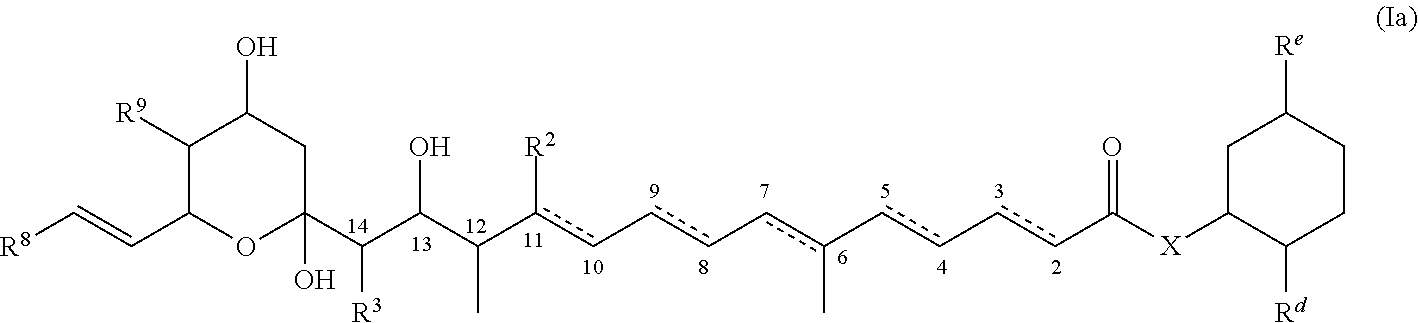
C1(C(C(C(c(c-cc-cc(-cc-ccC([X]C2C([Rd])CCC([Re])C2)=O)C)[R2])C)O)[R3])(O)CC(O)C([R9])C(C=C[R8])O1
